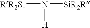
N([RR2Si])([H])[SiR2R]
